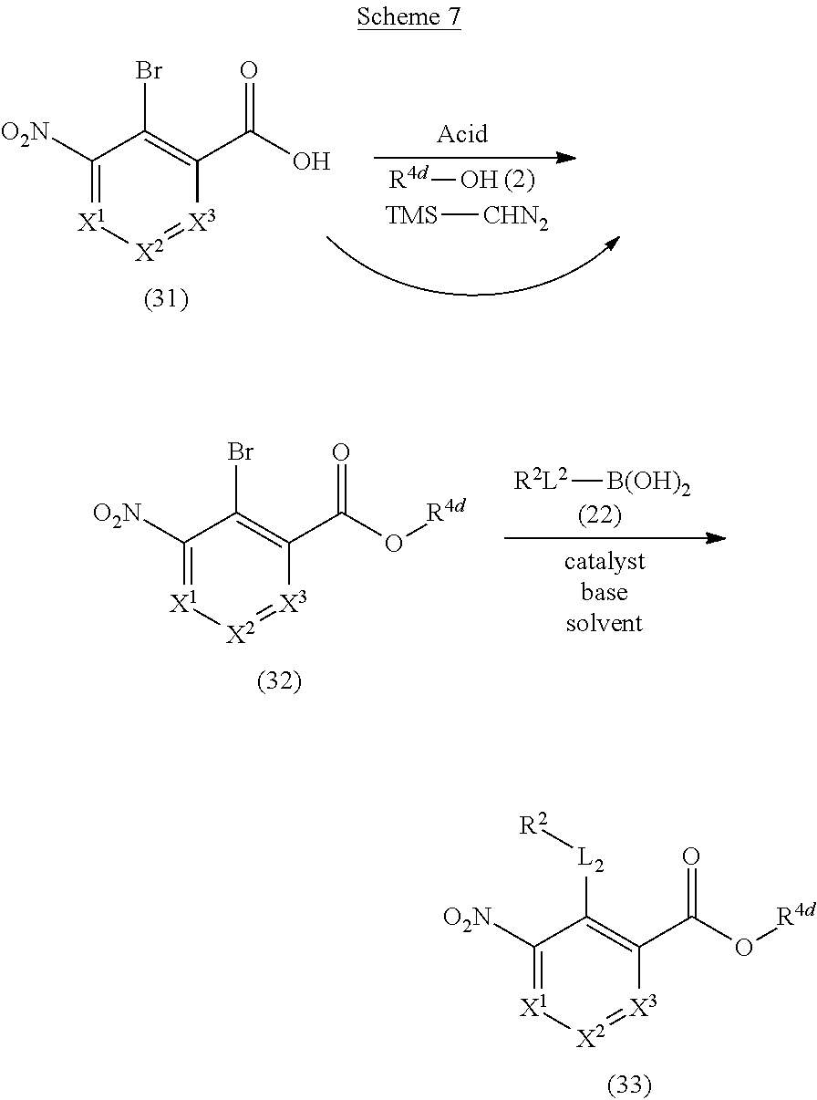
C1([O2N])=[X1][X2]=[X3]C(C(O)=O)=C1Br.[R4d]O.[TMS][CHN2].C1([O2N])=[X1][X2]=[X3]C(C(O[R4d])=O)=C1Br.[R2L2][B(OH)2].C1([O2N])=[X1][X2]=[X3]C(C(O[R4d])=O)=C1[L2][R2]
